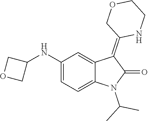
C1(NC2COC2)=CC=C2C(=C1)C(=C1NCCOC1)C(=O)N2C(C)C
